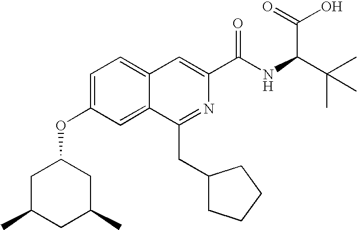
C1=C(OC2CC(C)CC(C)C2)C=C2C(=C1)C=C(C(NC(C(C)(C)C)C(=O)O)=O)N=C2CC1CCCC1
